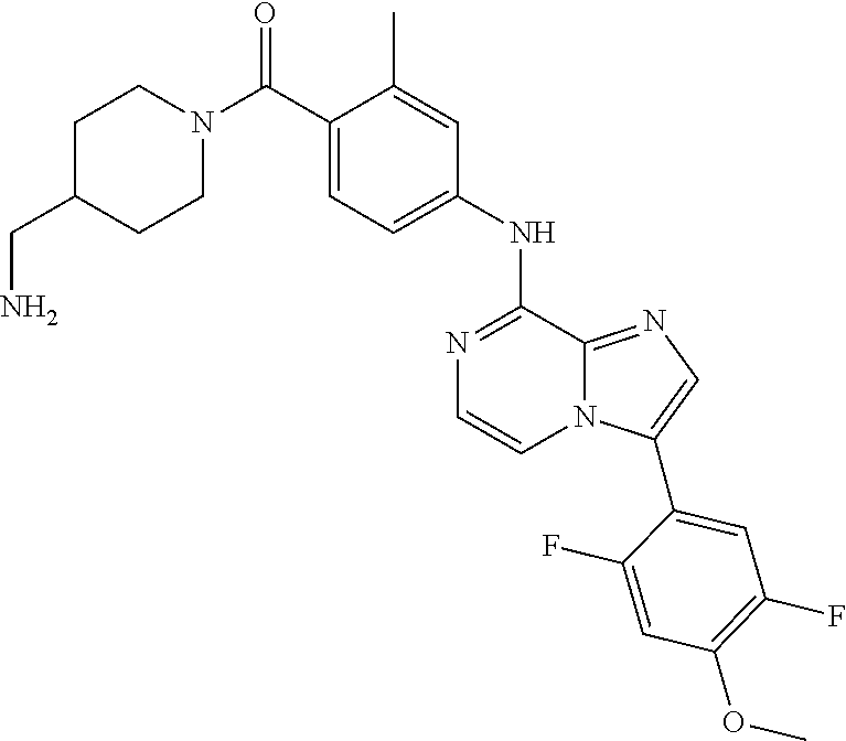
C1N(C(C2=CC=C(NC3=NC=CN4C3=NC=C4C3=CC(F)=C(OC)C=C3F)C=C2C)=O)CCC(CN)C1
